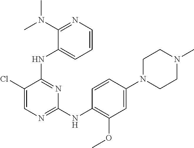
C1N(C2=CC(OC)=C(NC3=NC=C(Cl)C(NC4=CC=CN=C4N(C)C)=N3)C=C2)CCN(C)C1
